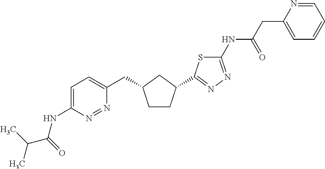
C1(NC(CC2=CC=CC=N2)=O)=NN=C(C2CCC(CC3=CC=C(NC(=O)C(C)C)N=N3)C2)S1
